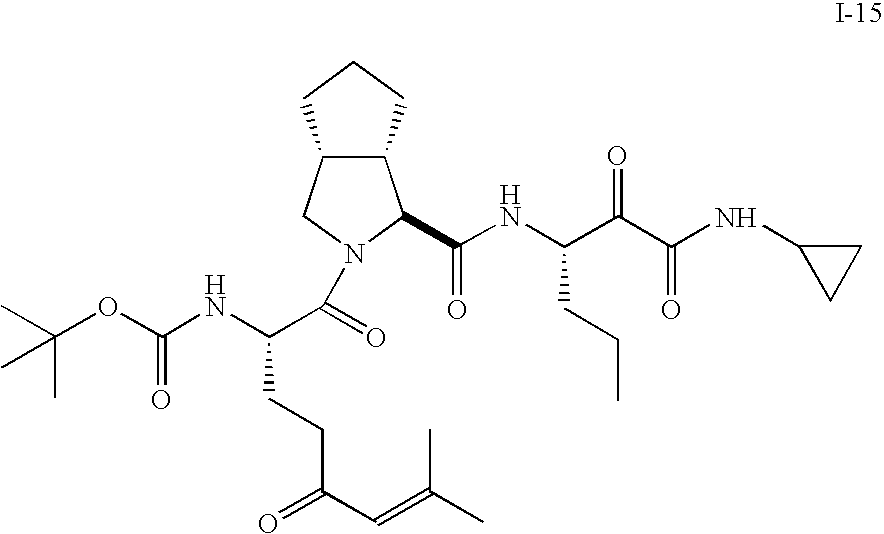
C12C(CCC1)C(C(NC(C(C(NC1CC1)=O)=O)CCC)=O)N(C(=O)C(NC(OC(C)(C)C)=O)CCC(C=C(C)C)=O)C2
